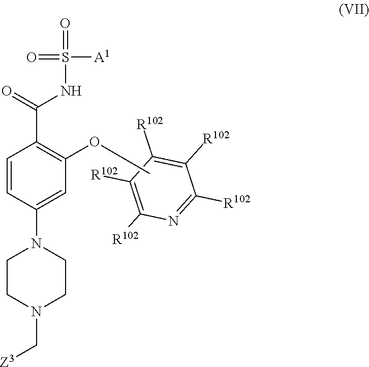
N1=C([R102])C([R102])=C([R102])C([R102])=C1[R102].C(N1CCN(C2=CC(OC)=C(C(=O)NS([A1])(=O)=O)C=C2)CC1)[Z3]
